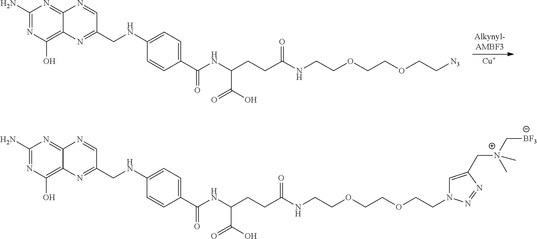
[Cu].C1(N)=NC(O)=C2C(=N1)N=CC(CNC1=CC=C(C(=O)NC(C(O)=O)CCC(NCCOCCOCC[N3])=O)C=C1)=N2.C1(N)=NC(O)=C2C(=N1)N=CC(CNC1=CC=C(C(=O)NC(C(O)=O)CCC(NCCOCCOCCN3C=C(C[N+](C[BF3])(C)C)N=N3)=O)C=C1)=N2
